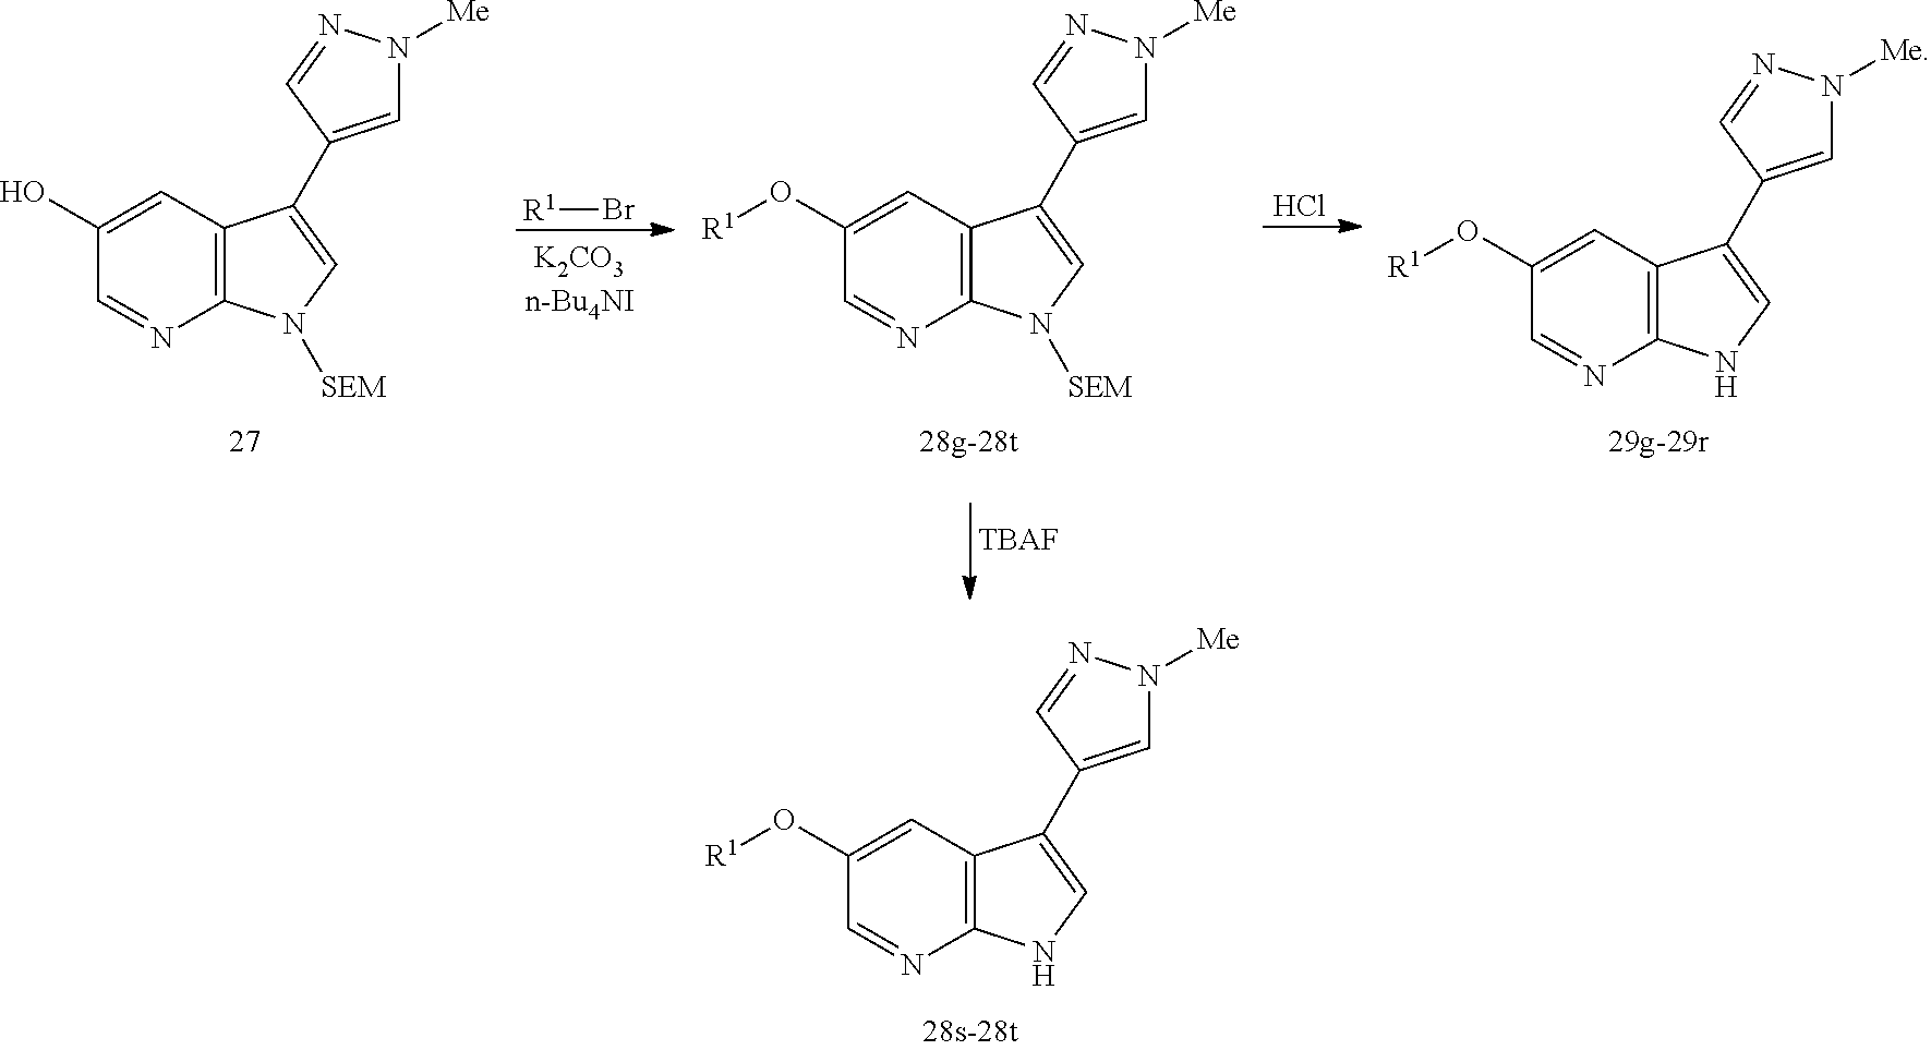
C12=C(C=C(O)C=N1)C(C1=CN([Me])N=C1)=CN2[SEM].[R1]Br.C12=C(C=C(O[R1])C=N1)C(C1=CN([Me])N=C1)=CN2[SEM].Cl.C12=C(C=C(O[R1])C=N1)C(C1=CN([Me])N=C1)=CN2.[TBAF].C12=C(C=C(O[R1])C=N1)C(C1=CN([Me])N=C1)=CN2
